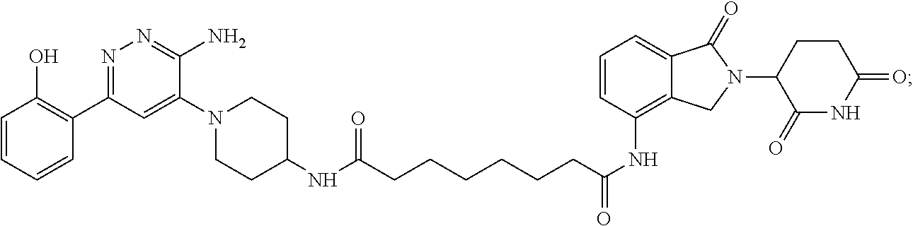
C(C(NC1=C2C(=CC=C1)C(=O)N(C1C(=O)NC(=O)CC1)C2)=O)CCCCCC(NC1CCN(C2=CC(C3=C(O)C=CC=C3)=NN=C2N)CC1)=O
